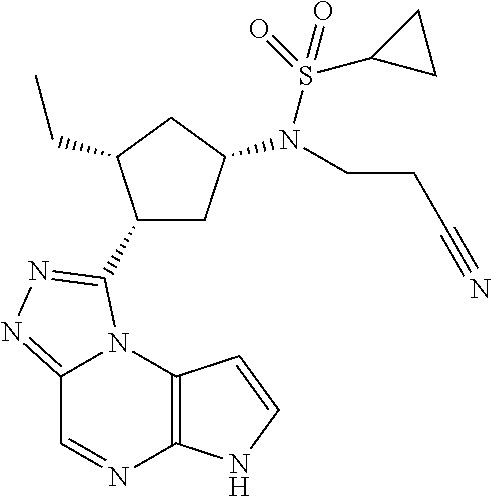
C12=NN=C(C3CC(N(S(C4CC4)(=O)=O)CCC#N)CC3CC)N1C1=C(N=C2)NC=C1
